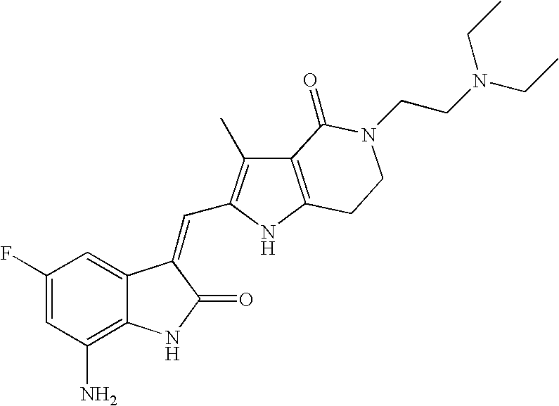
C1=C(F)C=C2C(=C1N)NC(=O)C2=CC1=C(C)C2=C(N1)CCN(CCN(CC)CC)C2=O
